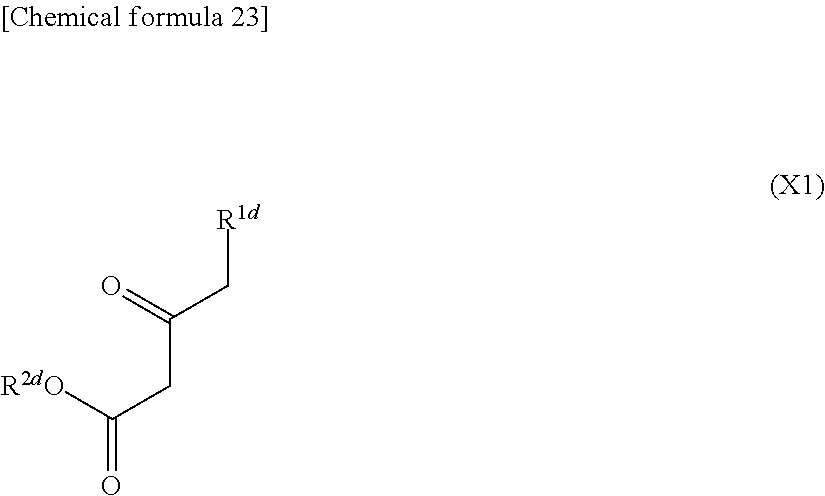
[R1d]CC(CC([R2dO])=O)=O
